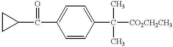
C1=CC(C(C)(C)[CO2CH2CH3])=CC=C1C(C1CC1)=O
